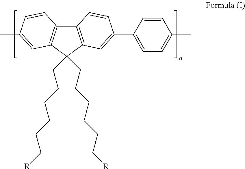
C12=C(C(CCCCCC[R])(CCCCCC[R])C3=C1C=CC(C)=C3)C=C(C1=CC=C(C)C=C1)C=C2
